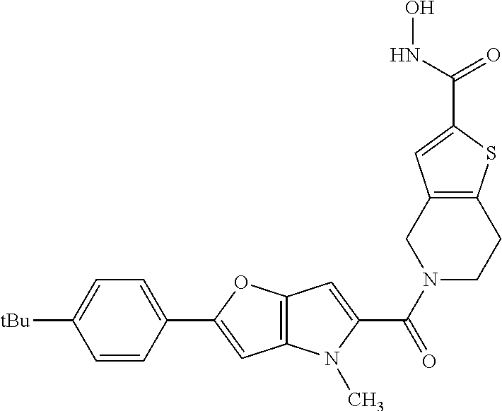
C1=CC(C2=CC3=C(O2)C=C(C(N2CCC4=C(C2)C=C(C(=O)NO)S4)=O)N3C)=CC=C1[tBu]
